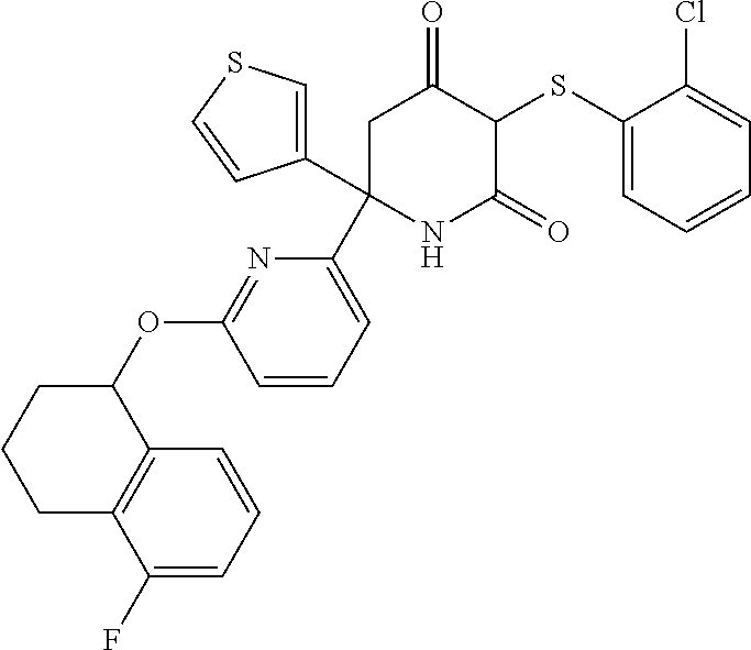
C1(SC2C(=O)CC(C3=CC=CC(OC4CCCC5=C4C=CC=C5F)=N3)(C3=CSC=C3)NC2=O)=CC=CC=C1Cl
